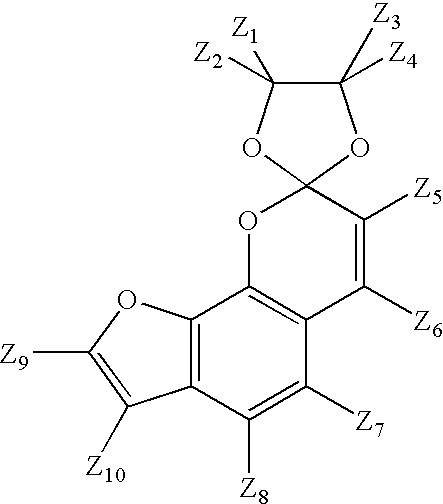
C12=C(C([Z8])=C([Z7])C3=C1OC1(C([Z5])=C3[Z6])OC([Z2])([Z1])C([Z4])([Z3])O1)C([Z10])=C([Z9])O2
